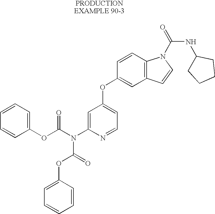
C1=CC2=C(C=C1OC1=CC=NC(N(C(OC3=CC=CC=C3)=O)C(=O)OC3=CC=CC=C3)=C1)C=CN2C(=O)NC1CCCC1
